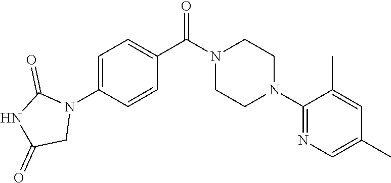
C1=C(N2C(=O)NC(=O)C2)C=CC(C(N2CCN(C3=NC=C(C)C=C3C)CC2)=O)=C1
